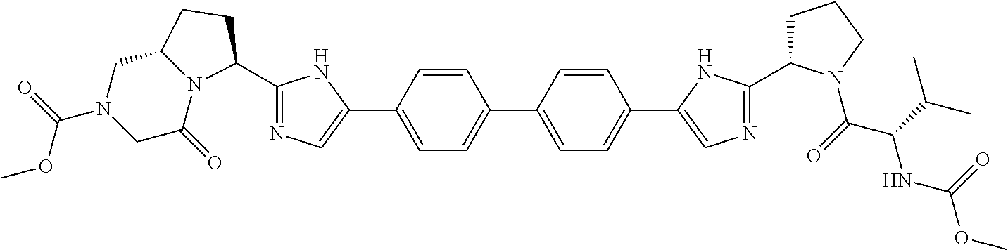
COC(=O)N1CC(=O)N2C(C1)CCC2C1=NC=C(C2=CC=C(C3=CC=C(C4=CN=C(C5CCCN5C(=O)C(C(C)C)NC(OC)=O)N4)C=C3)C=C2)N1
